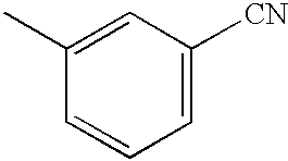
C1=C([CN])C=C(C)C=C1
